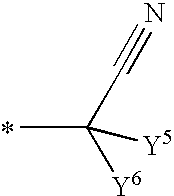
CC([Y6])([Y5])C#N
